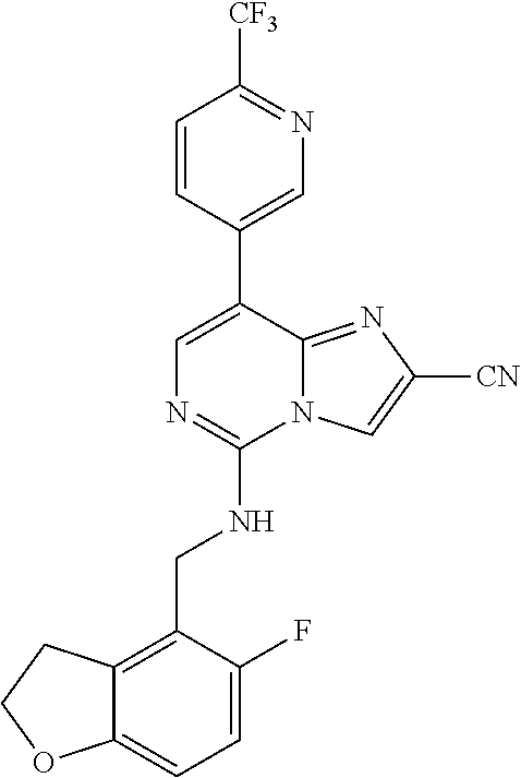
[CF3]C1=NC=C(C2=CN=C(NCC3=C4C(=CC=C3F)OCC4)N3C2=NC([CN])=C3)C=C1
